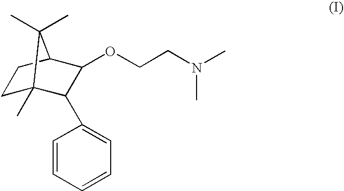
C1C2(C)C(C3=CC=CC=C3)C(OCCN(C)C)C(C1)C2(C)C
